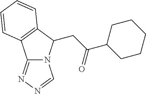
C12=NN=CN1C(CC(C1CCCCC1)=O)C1=C2C=CC=C1
